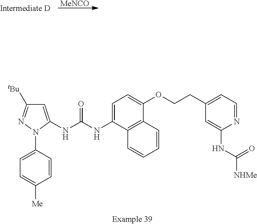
C1=C(NC(NC2=CC=C(OCCC3=CC=NC(NC(=O)[NHMe])=C3)C3=C2C=CC=C3)=O)N(C2=CC=C([Me])C=C2)N=C1[tBu].[MeNCO]
